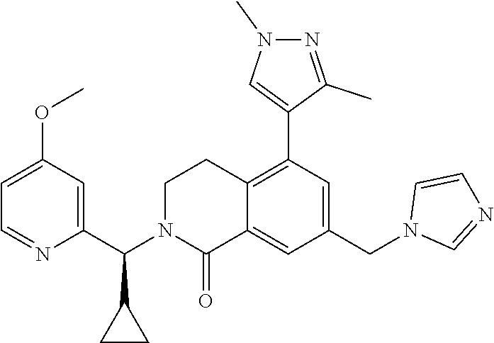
C1=C(OC)C=C(C(N2CCC3=C(C4=CN(C)N=C4C)C=C(CN4C=NC=C4)C=C3C2=O)C2CC2)N=C1
